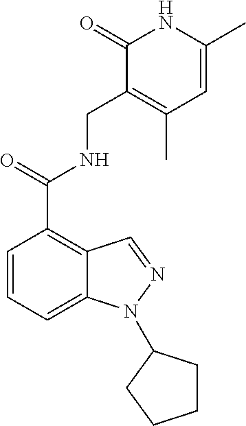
C1=CC(C(NCC2=C(C)C=C(C)NC2=O)=O)=C2C(=C1)N(C1CCCC1)N=C2
